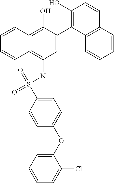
C1=C(C2=C(O)C=CC3=C2C=CC=C3)C(O)=C2C(=C1NS(=O)(=O)C1=CC=C(OC3=CC=CC=C3Cl)C=C1)C=CC=C2
